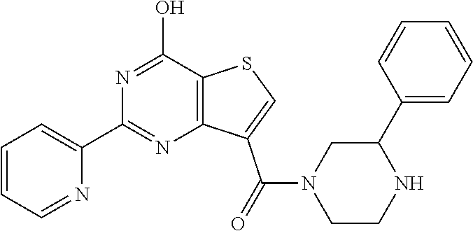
C1=CC=NC(C2=NC3=C(C(O)=N2)SC=C3C(N2CCNC(C3=CC=CC=C3)C2)=O)=C1
